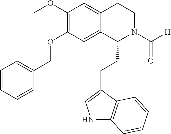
O(C1=C(OC)C=C2C(=C1)C(CCC1=CNC3=C1C=CC=C3)N(C([H])=O)CC2)CC1=CC=CC=C1
